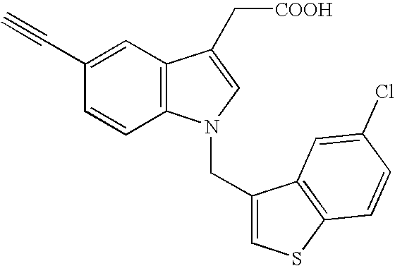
C1=CC2=C(C=C1C#C)C(C[COOH])=CN2CC1=CSC2=C1C=C(Cl)C=C2
